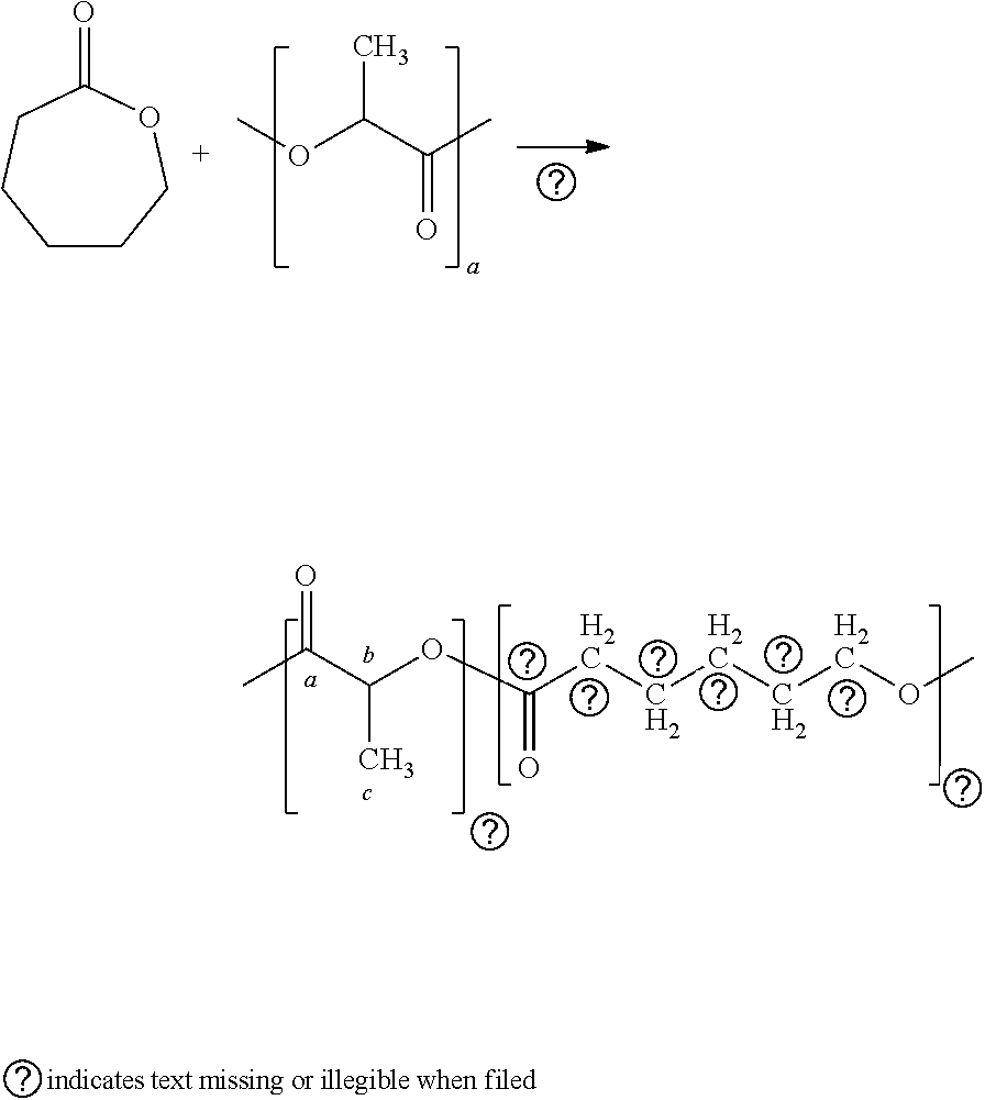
COC(C(C)=O)C.C1CCOC(=O)CC1.CC(C(OC(CCCCCOC)=O)C)=O
